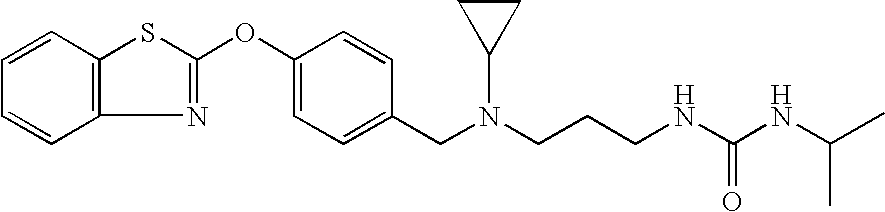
C1=CC2=C(C=C1)N=C(OC1=CC=C(CN(C3CC3)CCCNC(NC(C)C)=O)C=C1)S2
